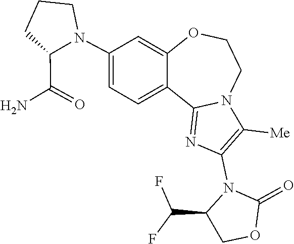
C1(=O)OCC(C(F)F)N1C1=C([Me])N2C(=N1)C1=CC=C(N3C(C(N)=O)CCC3)C=C1OCC2
